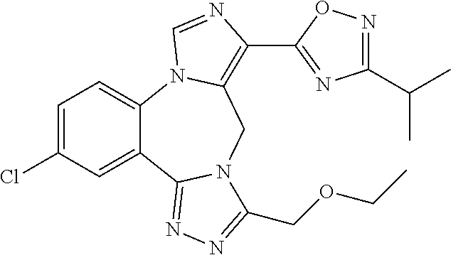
C12=CC=C(Cl)C=C1C1=NN=C(COCC)N1CC1=C(C3=NC(C(C)C)=NO3)N=CN21
